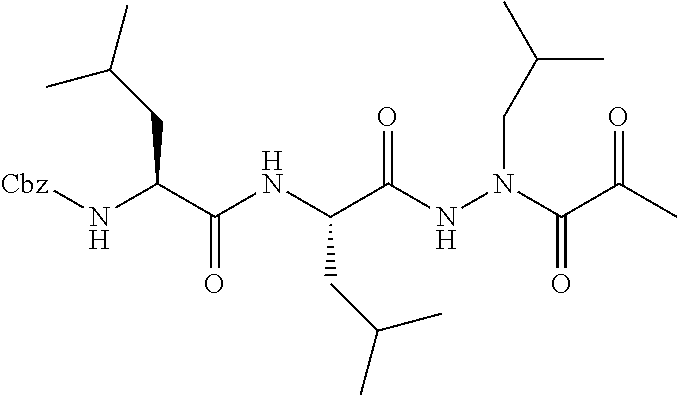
[Cbz]NC(C(NC(C(NN(CC(C)C)C(C(C)=O)=O)=O)CC(C)C)=O)CC(C)C
